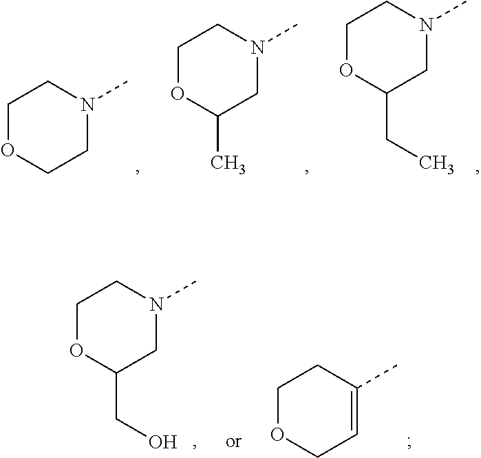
C1OC(CC)CN(C)C1.C1OC(C)CN(C)C1.C1OCCN(C)C1.C1OCC=C(C)C1.C1OC(CO)CN(C)C1
